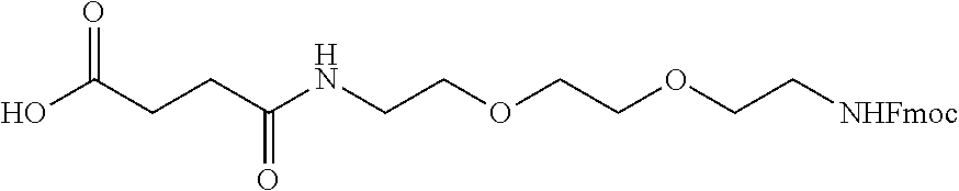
OC(CCC(NCCOCCOCC[NHFmoc])=O)=O
